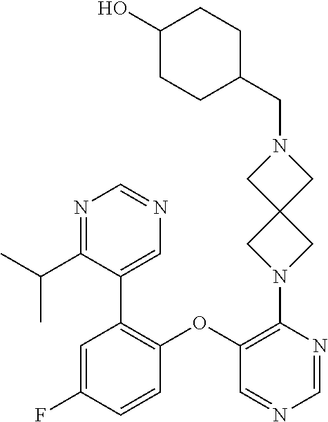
C1=NC(N2CC3(C2)CN(CC2CCC(O)CC2)C3)=C(OC2=C(C3=CN=CN=C3C(C)C)C=C(F)C=C2)C=N1
